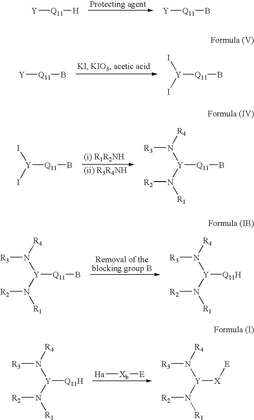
[Y][Q11][H].[Y][Q11]B.[Y][Q11]B.[Y]([Q11]B)(I)I.[Y]([Q11]B)(I)I.[Y]([Q11]B)(N([R3])[R4])N([R2])[R1].[Y]([Q11]B)(N([R3])[R4])N([R2])[R1].[Y]([Q11H])(N([R3])[R4])N([R2])[R1].[Y]([Q11H])(N([R3])[R4])N([R2])[R1].[Ha][Xb][E].[Y]([X][E])(N([R3])[R4])N([R2])[R1]
